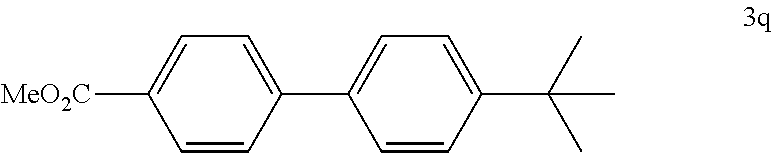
C1=C(C2=CC=C(C(C)(C)C)C=C2)C=CC([MeO2C])=C1
